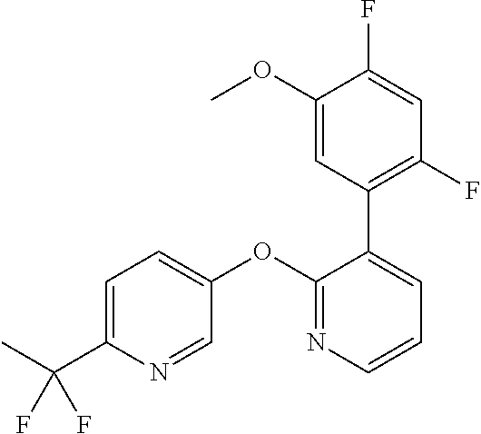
C1=C(C(F)(F)C)N=CC(OC2=NC=CC=C2C2=C(F)C=C(F)C(OC)=C2)=C1
